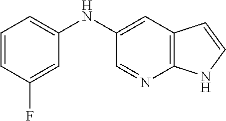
C1=CC(F)=CC(NC2=CC3=C(N=C2)NC=C3)=C1
